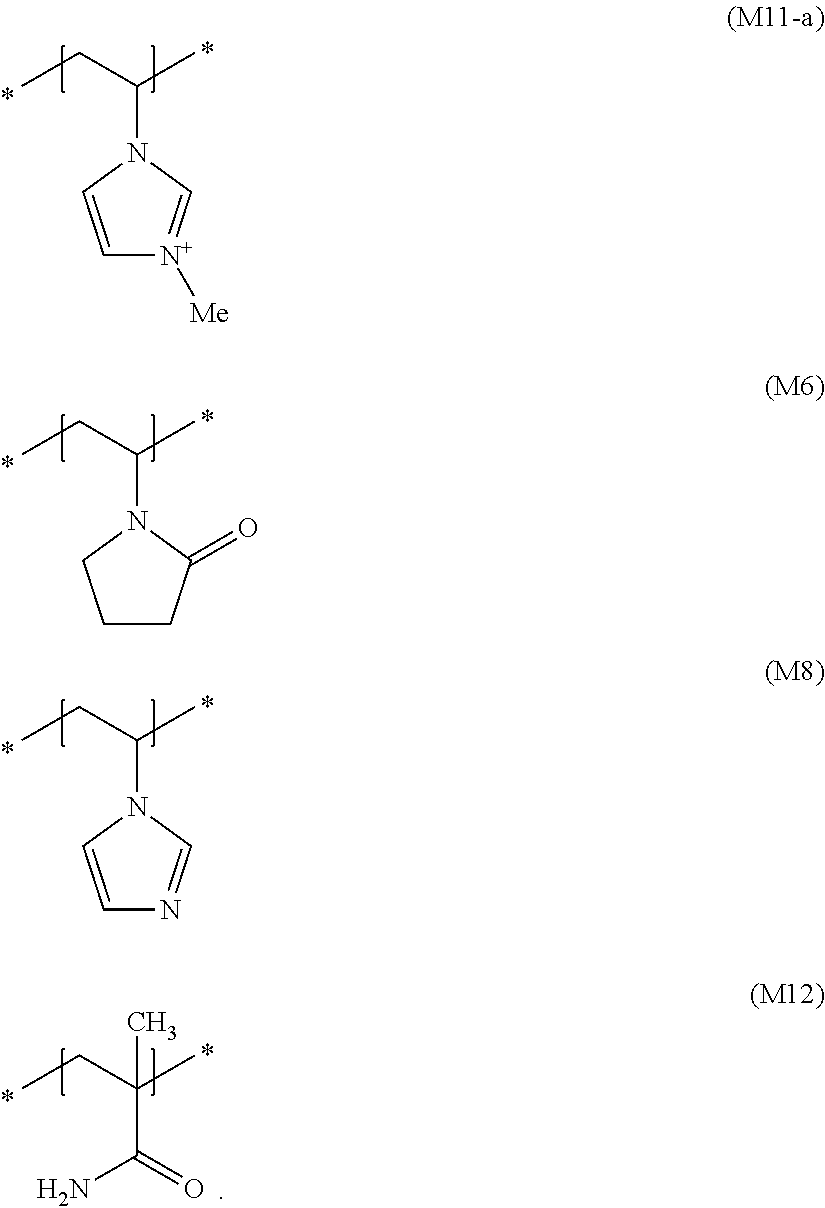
CCC(C)N1C=C[N+]([Me])=C1.CCC(C)N1CCCC1=O.CCC(C)N1C=CN=C1.CCC(C)(C(=O)N)C
